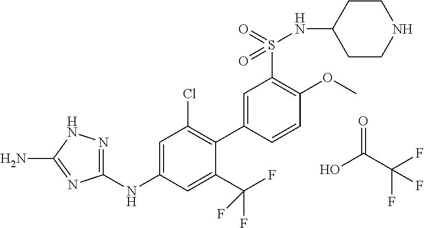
C1(NC2=CC(Cl)=C(C3=CC(S(=O)(NC4CCNCC4)=O)=C(OC)C=C3)C(C(F)(F)F)=C2)=NNC(N)=N1.OC(C(F)(F)F)=O
